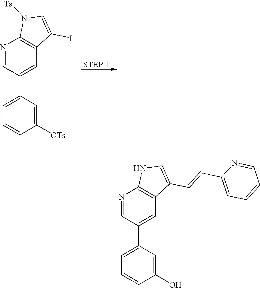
N1=CC(C2=CC=CC(O)=C2)=CC2=C1NC=C2C=CC1=CC=CC=N1.N1=CC(C2=CC=CC([OTs])=C2)=CC2=C1N([Ts])C=C2I
